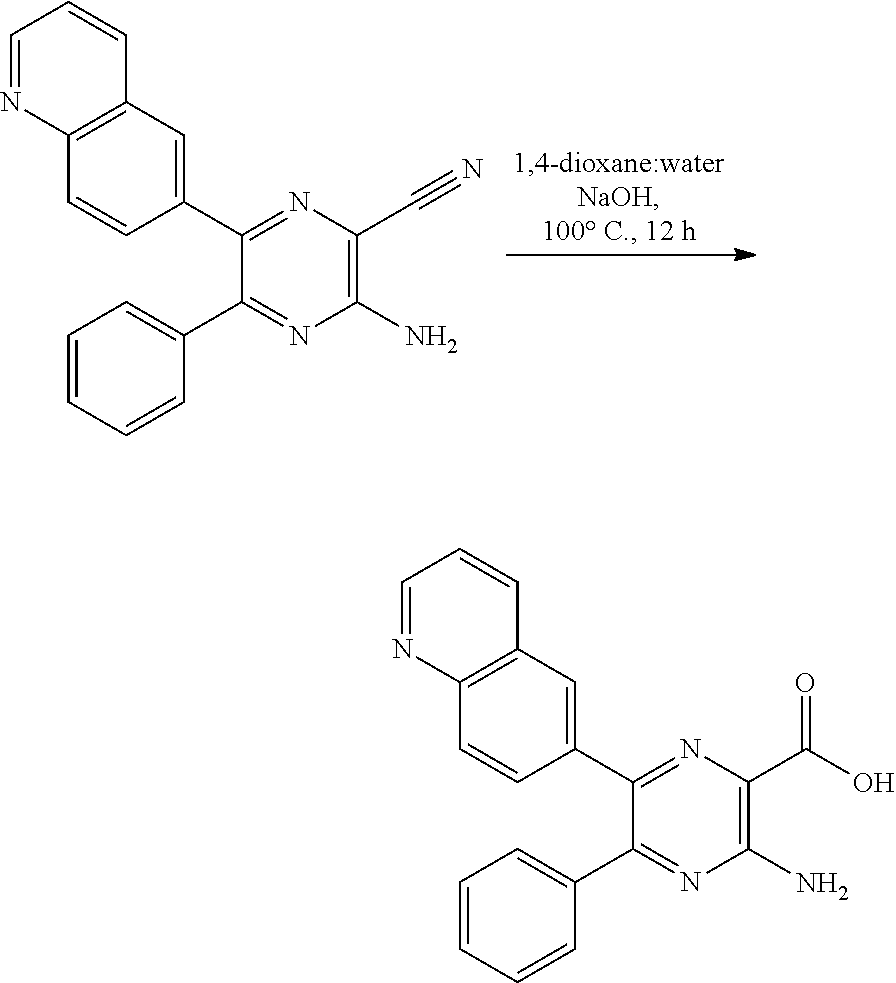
C1(C2=CC3=C(C=C2)N=CC=C3)=NC(C(O)=O)=C(N)N=C1C1=CC=CC=C1.C1(C2=CC3=C(C=C2)N=CC=C3)=NC(C#N)=C(N)N=C1C1=CC=CC=C1
